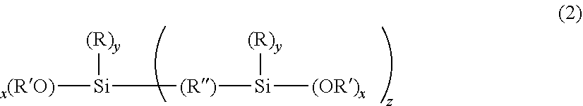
[x(RO)][Si]([(R)y])[(R)][Si]([(R)y])[(OR)x]
